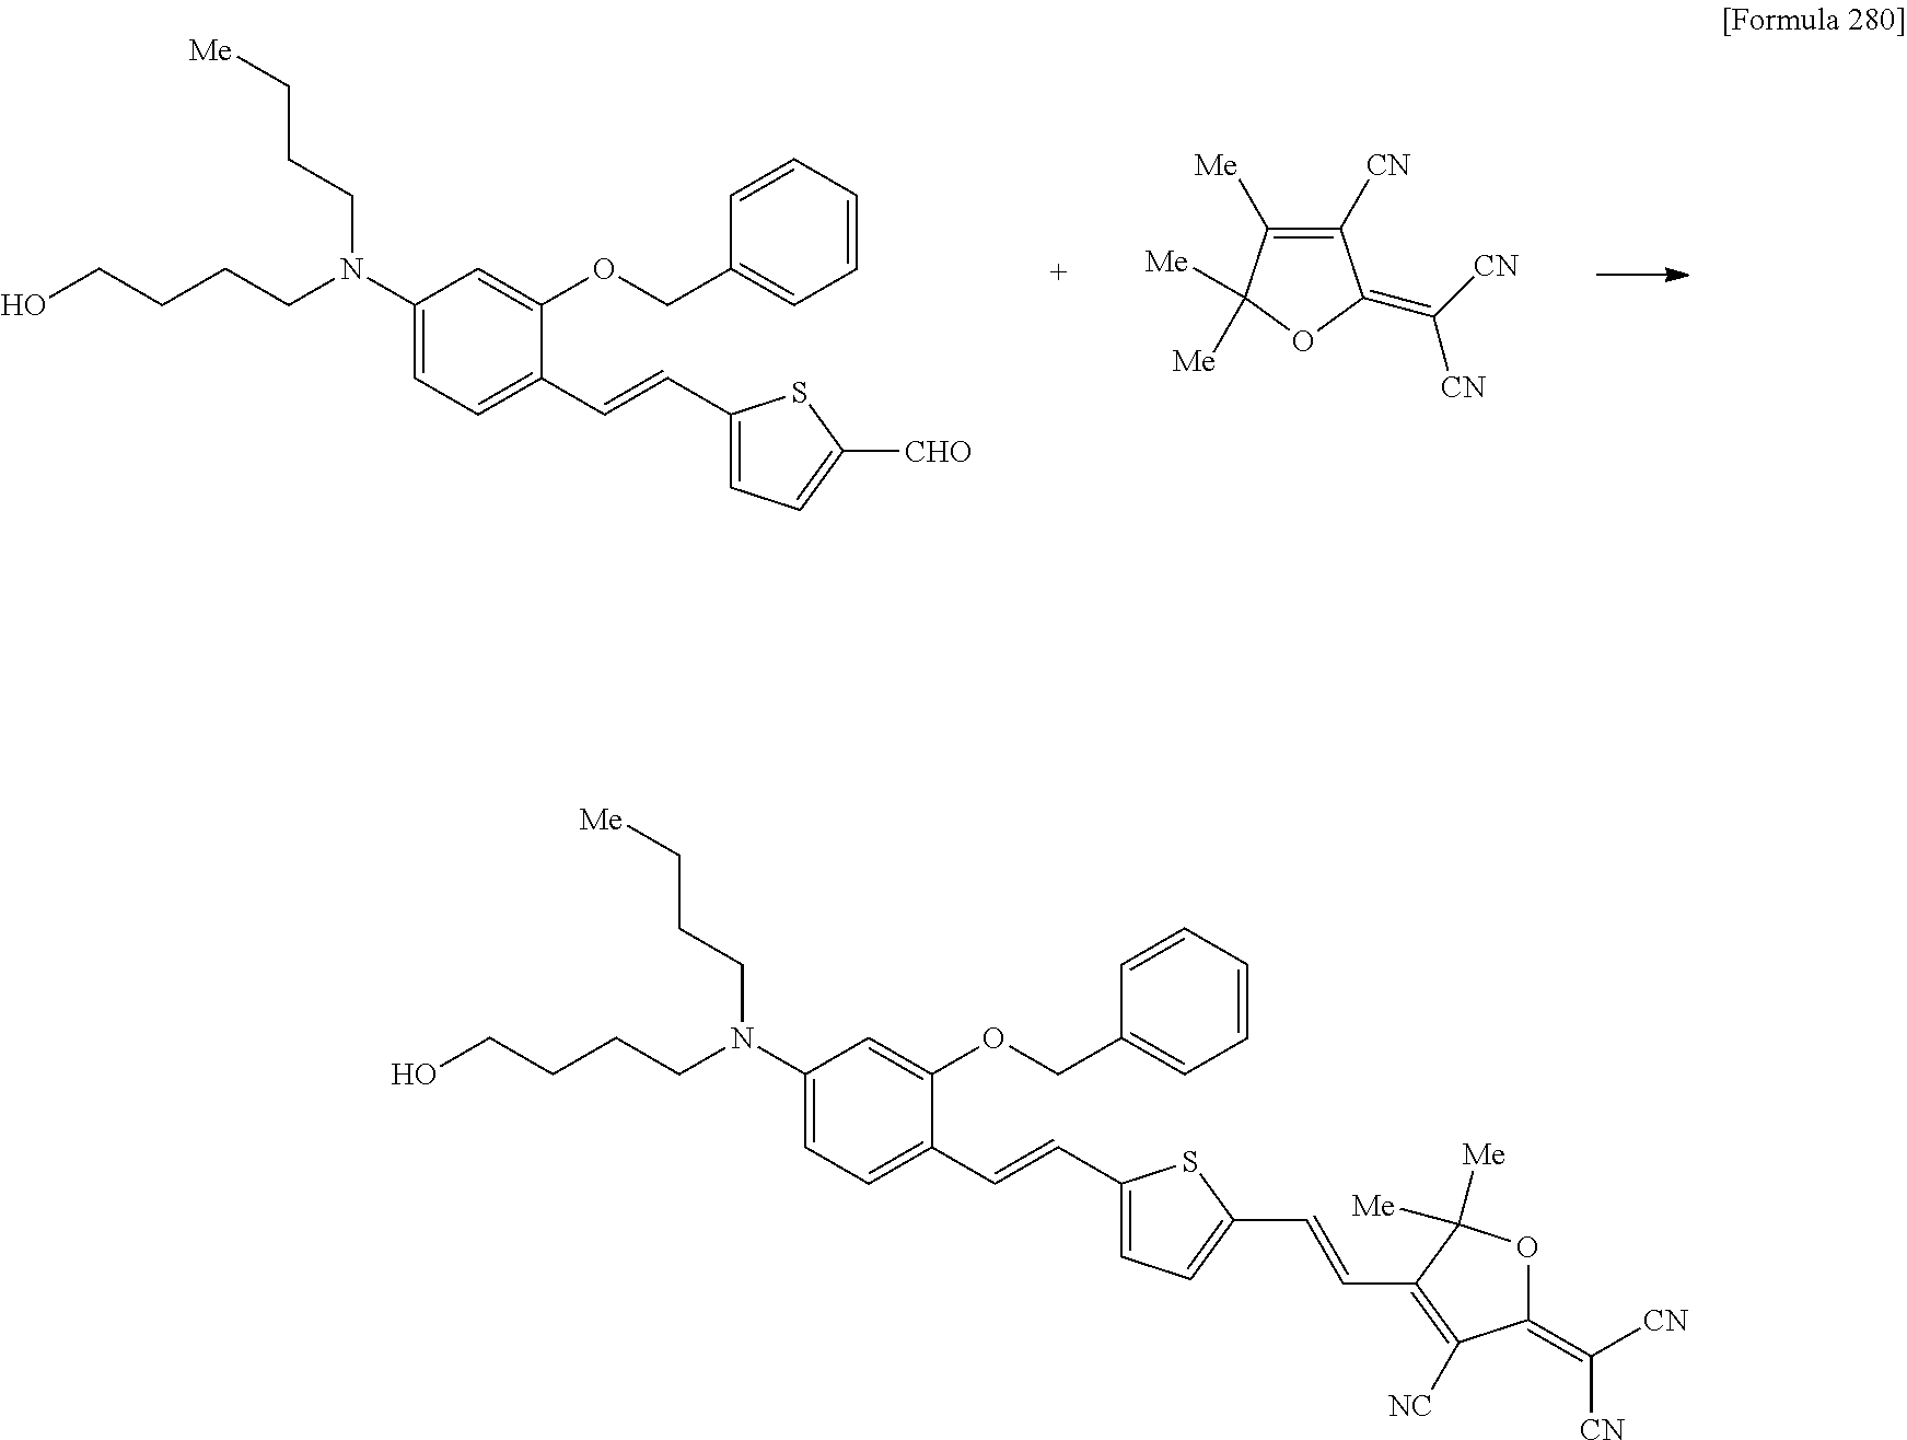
C1(N(CCCCO)CCC[Me])=CC=C(C=CC2=CC=C([CHO])S2)C(OCC2=CC=CC=C2)=C1.[Me]C1([Me])C([Me])=C([CN])C(=C([CN])[CN])O1.C1(N(CCCCO)CCC[Me])=CC=C(C=CC2=CC=C(C=CC3=C([NC])C(=C([CN])[CN])OC3([Me])[Me])S2)C(OCC2=CC=CC=C2)=C1
